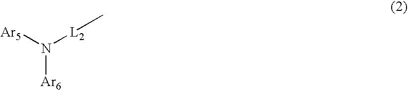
N([Ar6])([Ar5])[L2]C
